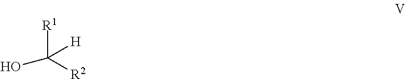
[R1]C([R2])([H])O
